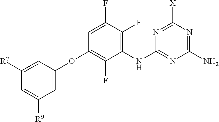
C1=C(OC2=C(F)C(NC3=NC(N)=NC([X])=N3)=C(F)C(F)=C2)C=C([R7])C=C1[R9]
